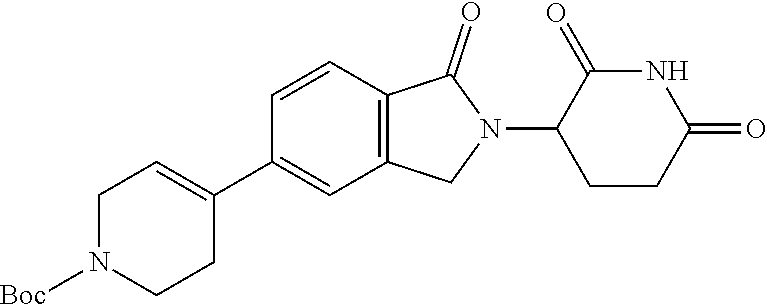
C1=CC2=C(C=C1C1=CCN([Boc])CC1)CN(C1CCC(=O)NC1=O)C2=O
